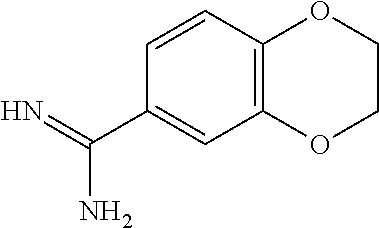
C12=C(C=CC(C(=N)N)=C1)OCCO2
